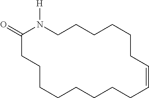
C1CCCCCC=CCCCCCCCCC(=O)N1[H]
